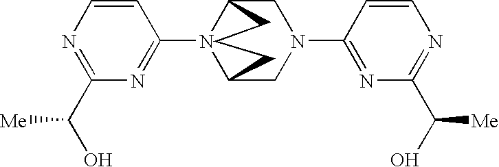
N1=C(C(O)[Me])N=C(N2C3CN(C4=NC(C(O)[Me])=NC=C4)CC2CCC3)C=C1
